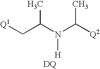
C(C(N(C([Q2])C)[H])C)[Q1].[DQ]
